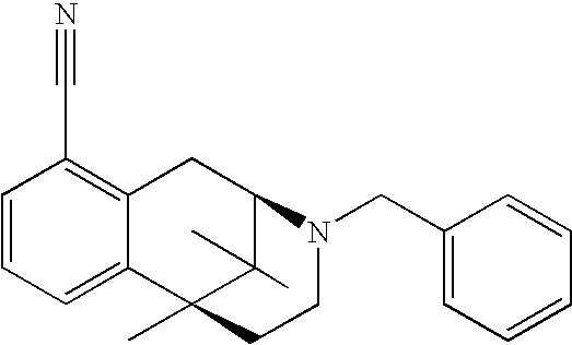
C1=CC=C2C(=C1C#N)CC1C(C)(C)C2(C)CCN1CC1=CC=CC=C1
